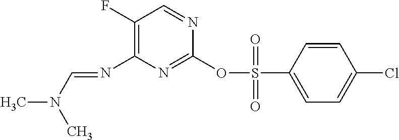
C1(OS(C2=CC=C(Cl)C=C2)(=O)=O)=NC(N=CN(C)C)=C(F)C=N1
